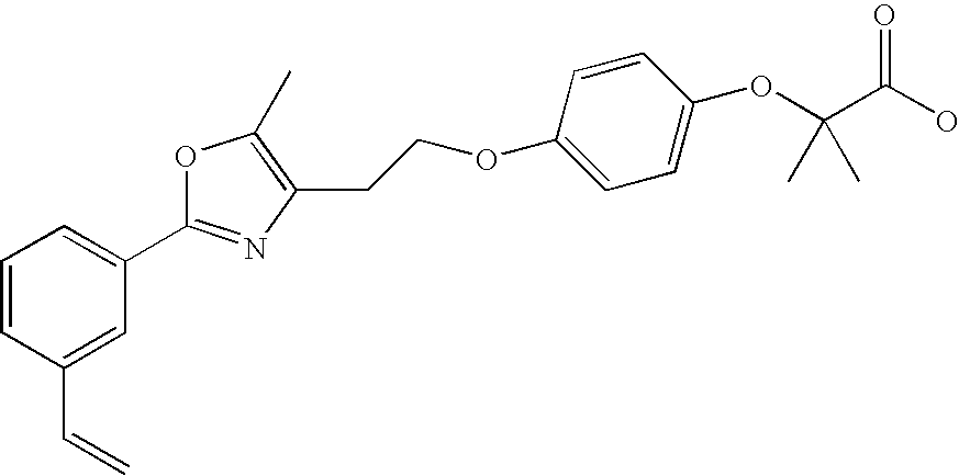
C1=C(C=C)C=CC=C1C1=NC(CCOC2=CC=C(OC(C(O)=O)(C)C)C=C2)=C(C)O1
